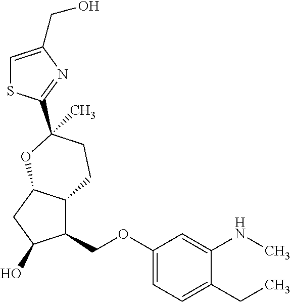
C1(COC2=CC=C(CC)C(NC)=C2)C2C(CC1O)OC(C1=NC(CO)=CS1)(C)CC2
